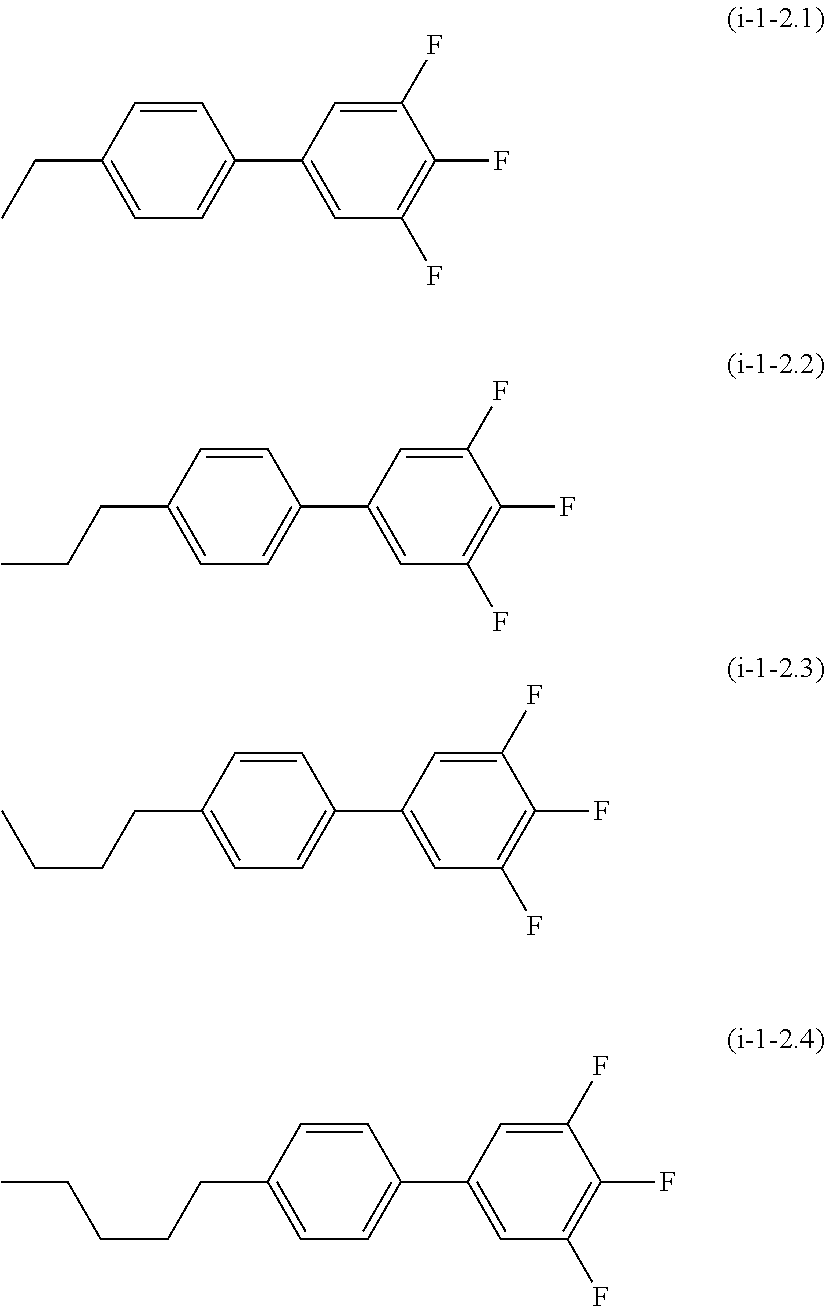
C1(F)=CC(C2=CC=C(CC)C=C2)=CC(F)=C1F.C1(F)=CC(C2=CC=C(CCC)C=C2)=CC(F)=C1F.C1(F)=CC(C2=CC=C(CCCC)C=C2)=CC(F)=C1F.C1(F)=CC(C2=CC=C(CCCCC)C=C2)=CC(F)=C1F
